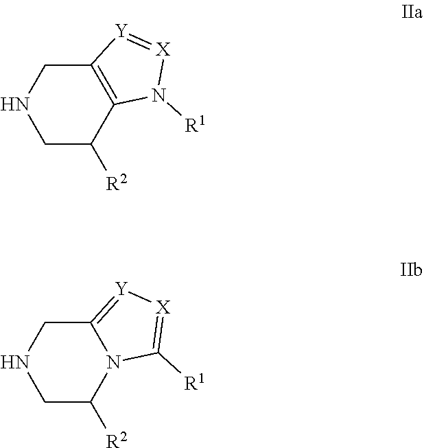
C12=C(C([R2])CNC1)N([R1])[X]=[Y]2.C12=[Y][X]=C([R1])N1C([R2])CNC2
